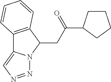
C12=C(C(CC(=O)C3CCCC3)N3C1=CN=N3)C=CC=C2
